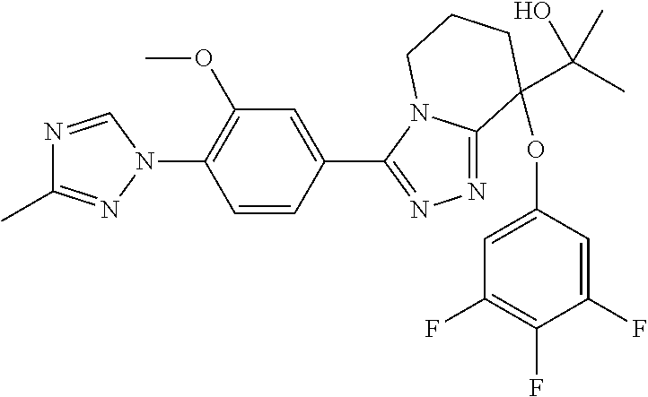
N1=CN(C2=C(OC)C=C(C3=NN=C4N3CCCC4(OC3=CC(F)=C(F)C(F)=C3)C(O)(C)C)C=C2)N=C1C
